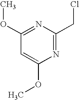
C1(OC)=NC(CCl)=NC(OC)=C1
